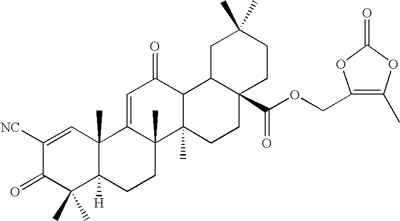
C1([NC])=CC2(C)C([H])(C(C)(C)C1=O)CCC1(C)C2=CC(=O)C2C1(C)CCC1(C(OCC3=C(C)OC(=O)O3)=O)CCC(C)(C)CC12
